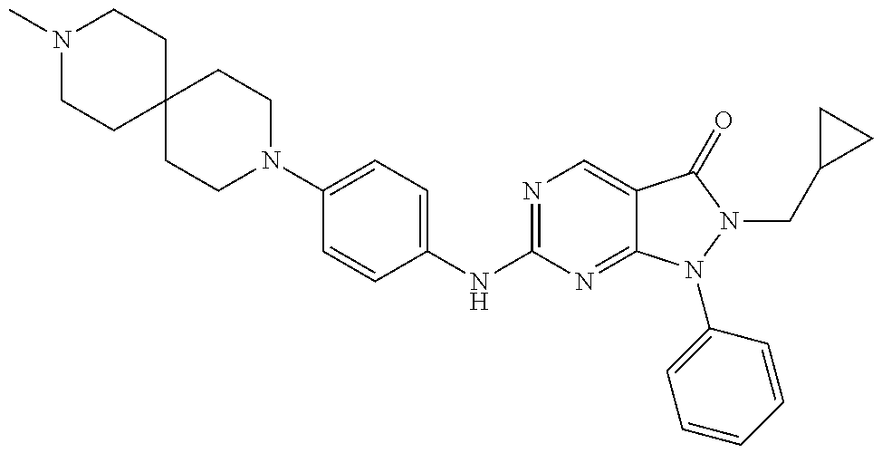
N1(C)CCC2(CC1)CCN(C1=CC=C(NC3=NC=C4C(=N3)N(C3=CC=CC=C3)N(CC3CC3)C4=O)C=C1)CC2
